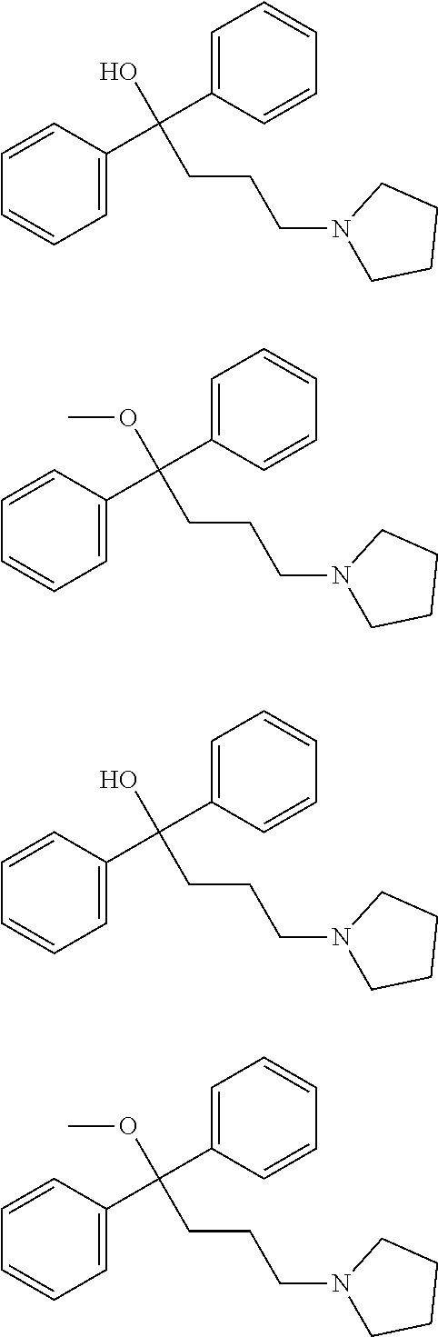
C1=CC(C(C2=CC=CC=C2)(O)CCCN2CCCC2)=CC=C1.C1=CC(C(C2=CC=CC=C2)(OC)CCCN2CCCC2)=CC=C1.C1=CC(C(C2=CC=CC=C2)(O)CCCN2CCCC2)=CC=C1.C1=CC(C(C2=CC=CC=C2)(OC)CCCN2CCCC2)=CC=C1
